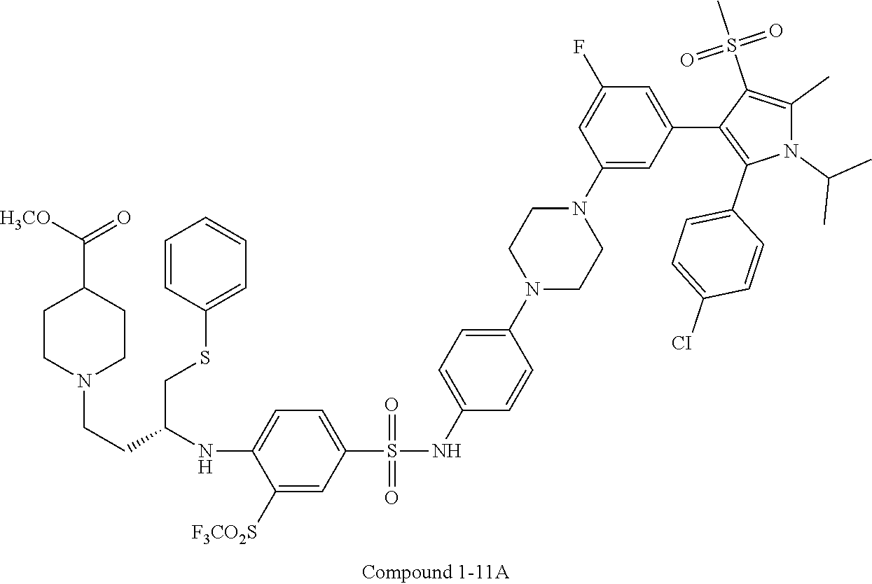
C1CN(C2=CC=C(NS(=O)(=O)C3=CC=C(NC(CSC4=CC=CC=C4)CCN4CCC(C([H3CO])=O)CC4)C([F3CO2S])=C3)C=C2)CCN1C1=CC(C2=C(C3=CC=C([CI])C=C3)N(C(C)C)C(C)=C2S(=O)(=O)C)=CC(F)=C1
